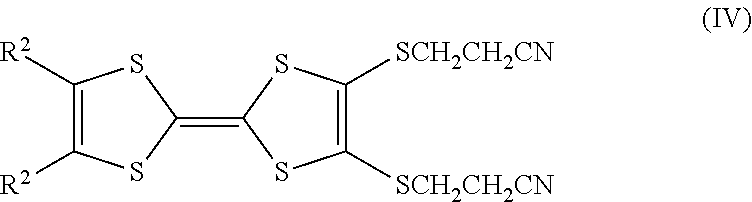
C1([SCH2CH2CN])=C([SCH2CH2CN])SC(=C2SC([R2])=C([R2])S2)S1
